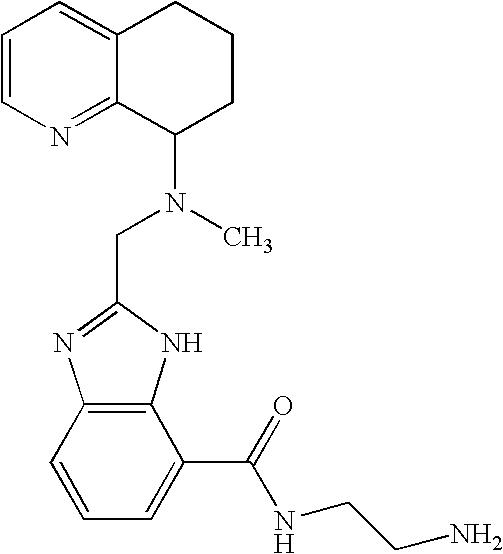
C1=CN=C2C(=C1)CCCC2N(C)CC1=NC2=C(N1)C(C(=O)NCCN)=CC=C2
